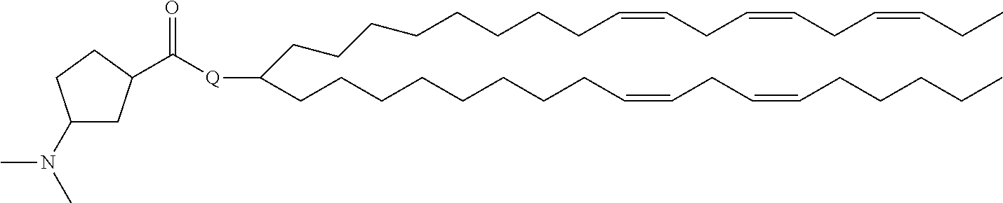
C(CCCCCCCC=CCC=CCC=CCC)C(CCCCCCCCC=CCC=CCCCCC)[Q]C(=O)C1CC(N(C)C)CC1
